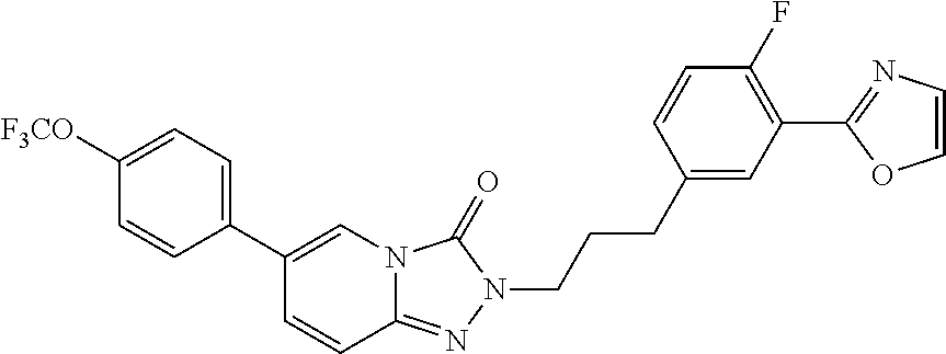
C1=CC2=NN(CCCC3=CC(C4=NC=CO4)=C(F)C=C3)C(=O)N2C=C1C1=CC=C([F3CO])C=C1
